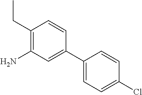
C1(CC)=C(N)C=C(C2=CC=C(Cl)C=C2)C=C1
